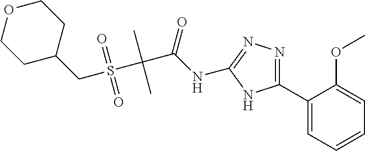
C1(C2=NN=C(NC(C(S(CC3CCOCC3)(=O)=O)(C)C)=O)N2)=CC=CC=C1OC
